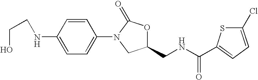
N(C1=CC=C(N2CC(CNC(C3=CC=C(Cl)S3)=O)OC2=O)C=C1)CCO
